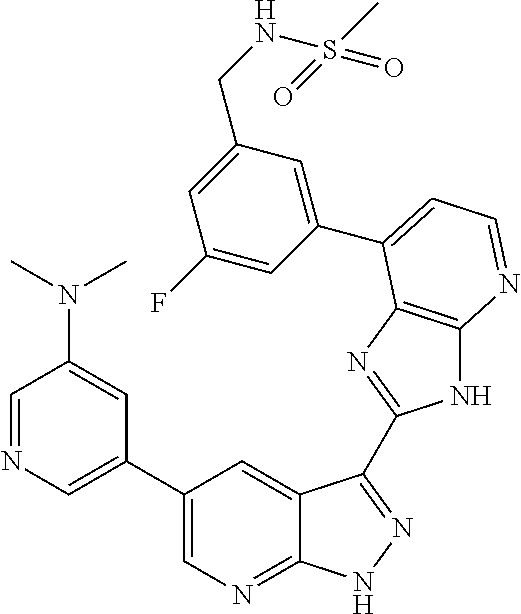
C1=NC=C(C2=CN=C3C(=C2)C(C2=NC4=C(N2)N=CC=C4C2=CC(CNS(C)(=O)=O)=CC(F)=C2)=NN3)C=C1N(C)C
